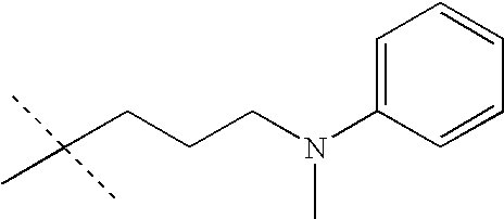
C1=C(N(CCCC(C)(C)C)C)C=CC=C1
